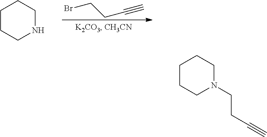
BrCCC#C.C1CCNCC1.C1CCN(CCC#C)CC1
